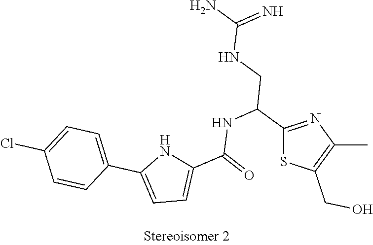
C1(C(CNC(N)=N)NC(=O)C2=CC=C(C3=CC=C(Cl)C=C3)N2)=NC(C)=C(CO)S1
